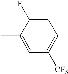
C1=C(F)C(C)=CC([CF3])=C1
